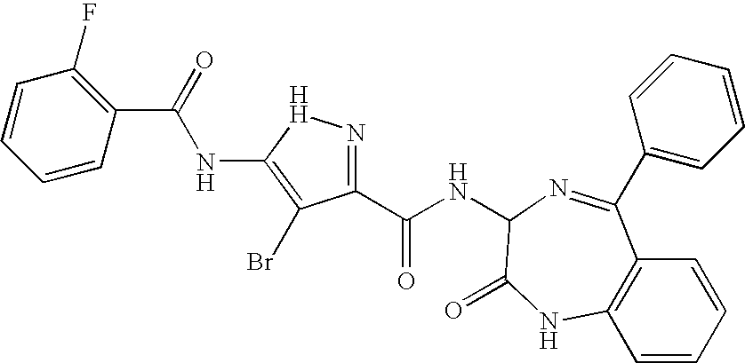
C1(C(=O)NC2C(=O)NC3=C(C(C4=CC=CC=C4)=N2)C=CC=C3)=N[H]C(NC(=O)C2=C(F)C=CC=C2)=C1Br
